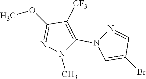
COC1=NN(C)C(N2C=C(Br)C=N2)=C1[CF3]
